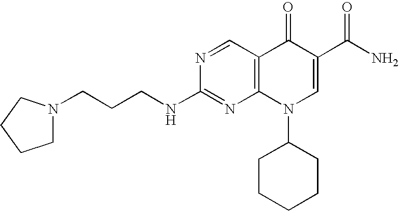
C1N(CCCNC2=NC3=C(C=N2)C(=O)C(C(N)=O)=CN3C2CCCCC2)CCC1
